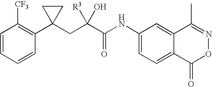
C1=CC=CC(C2(CC(C(NC3=CC=C4C(=C3)C(C)=NOC4=O)=O)([R3])O)CC2)=C1[CF3]
